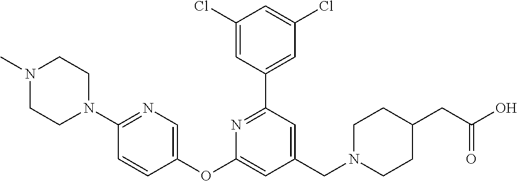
C1(Cl)=CC(C2=NC(OC3=CN=C(N4CCN(C)CC4)C=C3)=CC(CN3CCC(CC(O)=O)CC3)=C2)=CC(Cl)=C1
